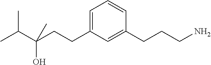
C(CCC1=CC=CC(CCCN)=C1)(C(C)C)(O)C
